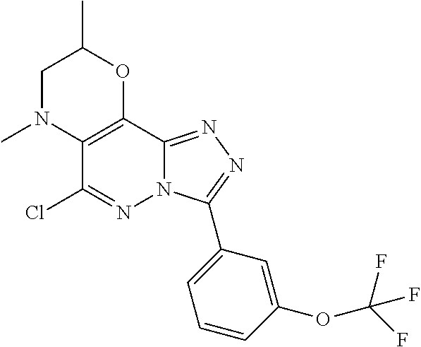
C1N(C)C2=C(OC1C)C1=NN=C(C3=CC=CC(OC(F)(F)F)=C3)N1N=C2Cl
